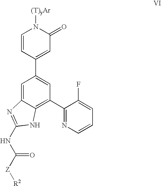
C1=C2C(=C(C3=NC=CC=C3F)C=C1C1=CC(=O)N([(T)yAr])C=C1)NC(NC([Z][R2])=O)=N2
